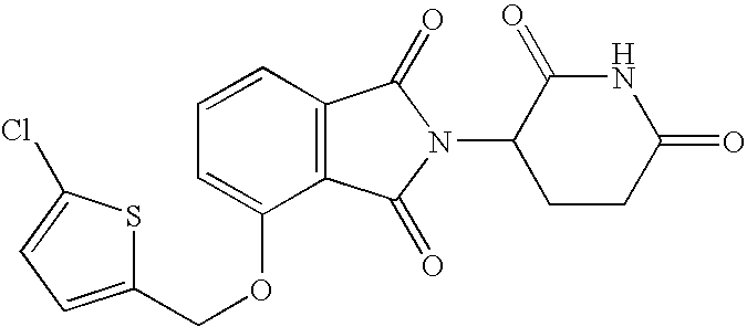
C1=CC2=C(C(OCC3=CC=C(Cl)S3)=C1)C(=O)N(C1CCC(=O)NC1=O)C2=O
